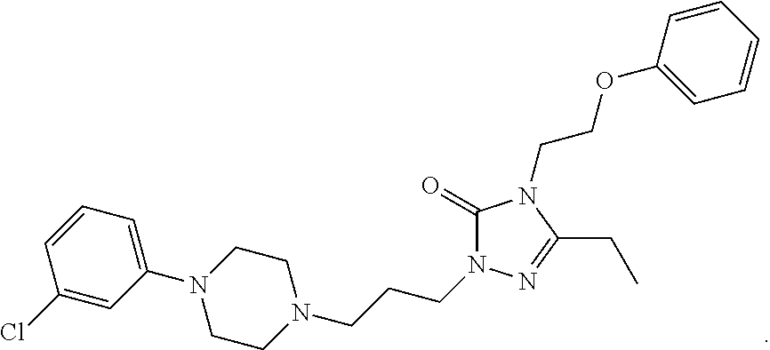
C1(N2CCN(CCCN3C(=O)N(CCOC4=CC=CC=C4)C(CC)=N3)CC2)=CC=CC(Cl)=C1
